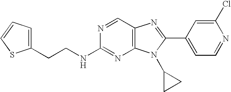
C(CC1=CC=CS1)NC1=NC2=C(C=N1)N=C(C1=CC=NC(Cl)=C1)N2C1CC1
